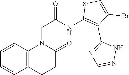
C12=C(C=CC=C1)N(CC(=O)NC1=C(C3=NC=NN3)C(Br)=CS1)C(=O)CC2
